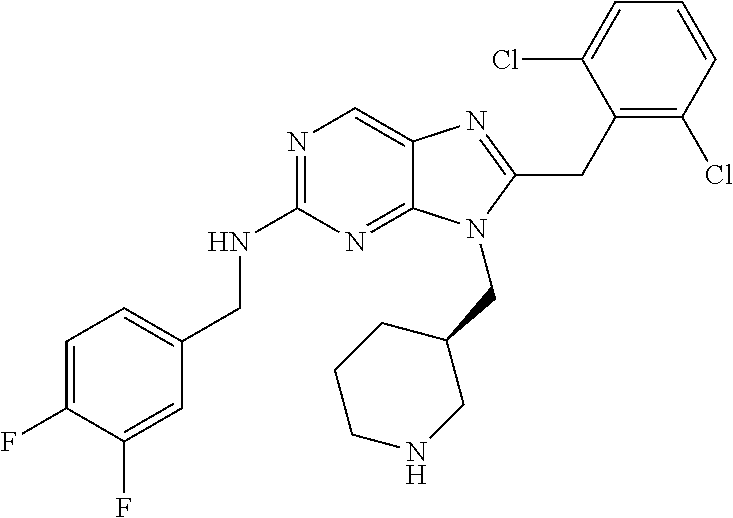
C1=C(F)C(F)=CC(CNC2=NC=C3C(=N2)N(CC2CCCNC2)C(CC2=C(Cl)C=CC=C2Cl)=N3)=C1
